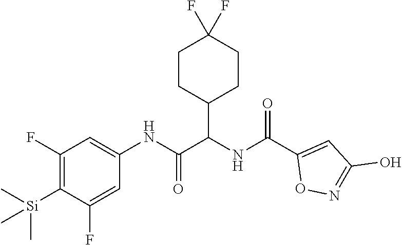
C1(F)=C([Si](C)(C)C)C(F)=CC(NC(C(NC(C2=CC(O)=NO2)=O)C2CCC(F)(F)CC2)=O)=C1
